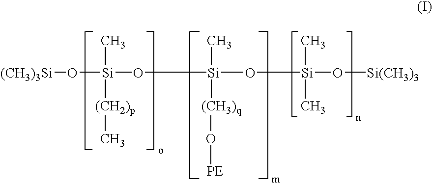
[(CH3)3Si]O[Si](C)([(CH2)p]C)O[Si](C)([(CH3)q]O[PE])O[Si](O[Si(CH3)3])(C)C
